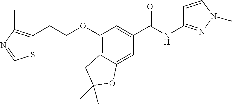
C(COC1=C2C(=CC(C(NC3=NN(C)C=C3)=O)=C1)OC(C)(C)C2)C1=C(C)N=CS1
